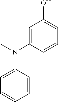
C1=C(N(C)C2=CC=CC=C2)C=CC=C1O
